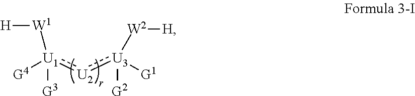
[G4][U1](:[U2]:[U3]([G1])([G2])[W2][H])([G3])[W1][H]
